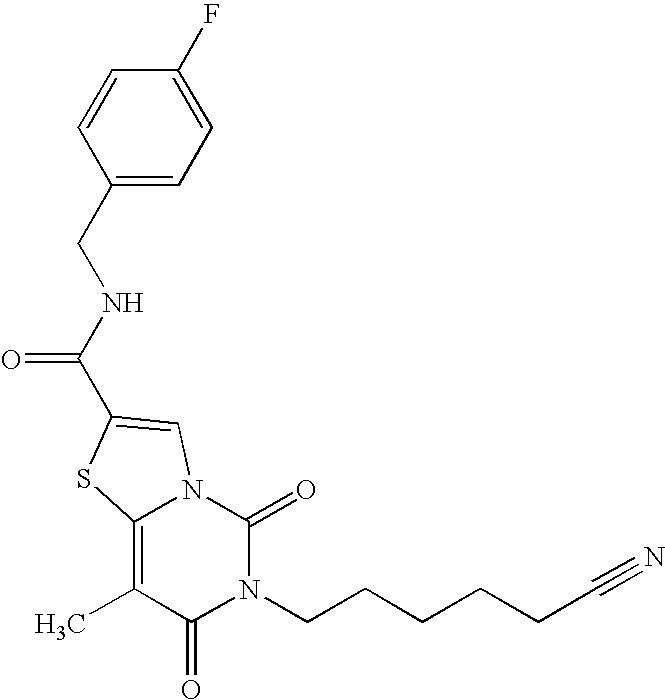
N1(CCCCCC#N)C(=O)N2C(=C(C)C1=O)SC(C(NCC1=CC=C(F)C=C1)=O)=C2
